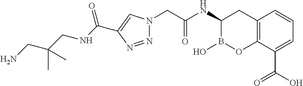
C12=C(C(C(O)=O)=CC=C1)OB(O)C(NC(CN1N=NC(C(NCC(CN)(C)C)=O)=C1)=O)C2
